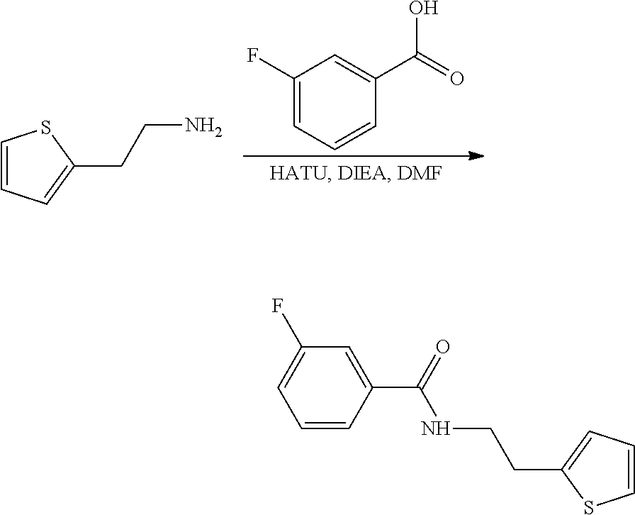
C1(F)=CC=CC(C(=O)O)=C1.C1=CC=C(CCN)S1.C1=C(CCNC(C2=CC(F)=CC=C2)=O)SC=C1
